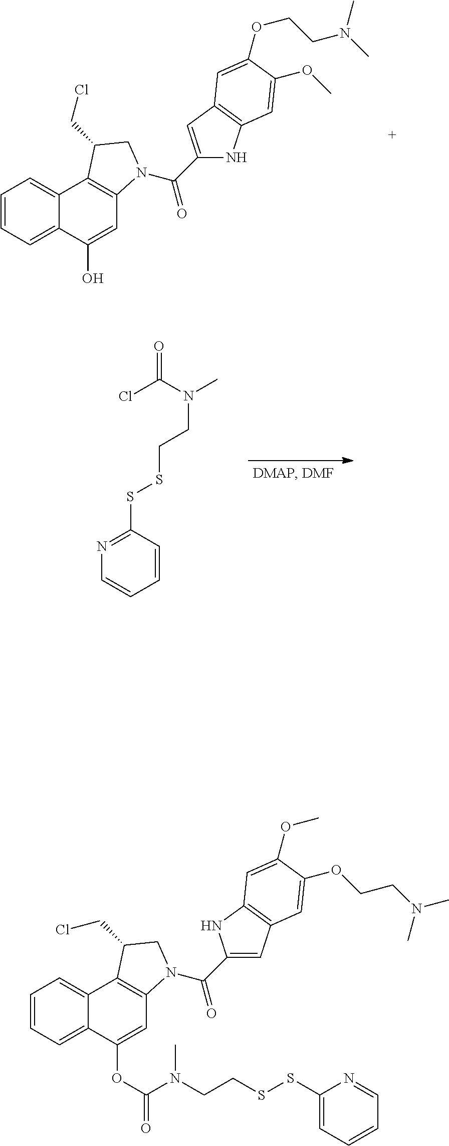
C1=CC=C2C(=C1)C1=C(C=C2O)N(C(C2=CC3=C(N2)C=C(OC)C(OCCN(C)C)=C3)=O)CC1CCl.C1(SSCCN(C)C(Cl)=O)=NC=CC=C1.C1=CC=C2C(=C1)C1=C(C=C2OC(N(CCSSC2=CC=CC=N2)C)=O)N(C(C2=CC3=C(N2)C=C(OC)C(OCCN(C)C)=C3)=O)CC1CCl
